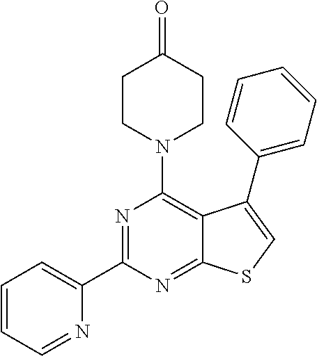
N1=C(C2=CC=CC=N2)N=C2C(=C1N1CCC(=O)CC1)C(C1=CC=CC=C1)=CS2
